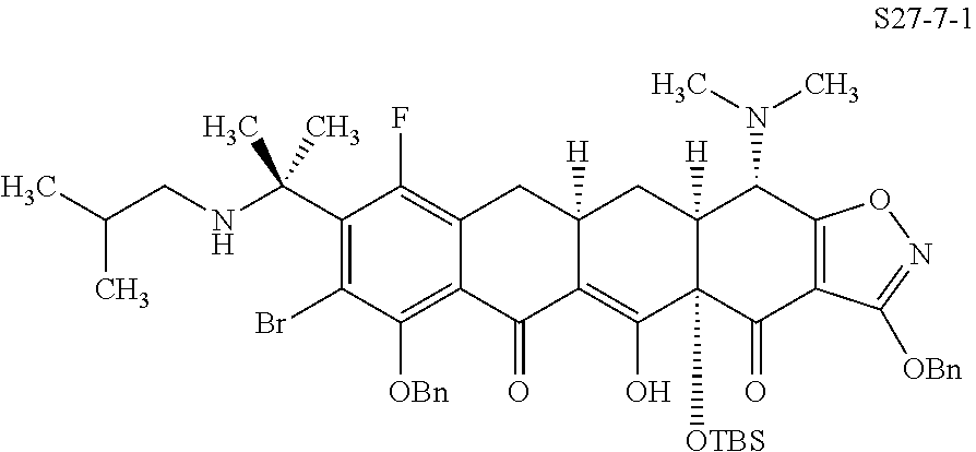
C1(C(NCC(C)C)(C)C)=C(Br)C([OBn])=C2C(=C1F)CC1([H])C(=C(O)C3([OTBS])C([H])(C1)C(N(C)C)C1=C(C3=O)C([OBn])=NO1)C2=O
